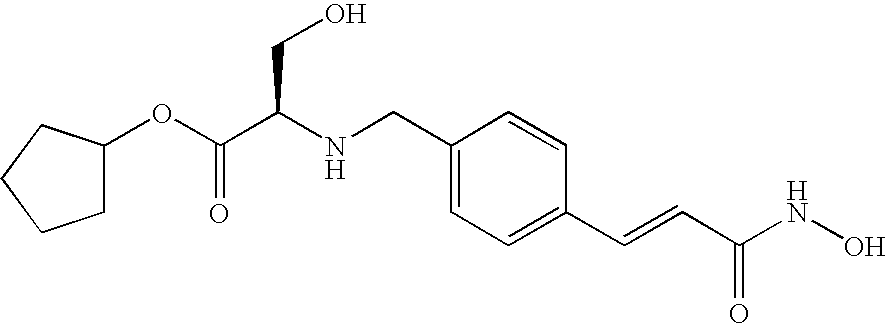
C1CCCC1OC(C(NCC1=CC=C(C=CC(NO)=O)C=C1)CO)=O
